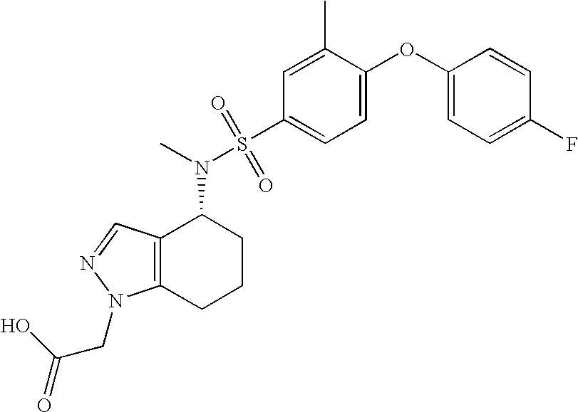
N(C1C2=C(CCC1)N(CC(=O)O)N=C2)(C)S(C1=CC=C(OC2=CC=C(F)C=C2)C(C)=C1)(=O)=O
